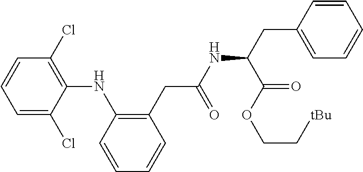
C1=C(Cl)C(NC2=C(CC(NC(CC3=CC=CC=C3)C(OCC[tBu])=O)=O)C=CC=C2)=C(Cl)C=C1
